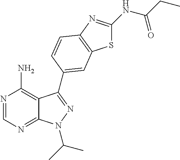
N1=CN=C2C(=C1N)C(C1=CC3=C(N=C(NC(CC)=O)S3)C=C1)=NN2C(C)C
